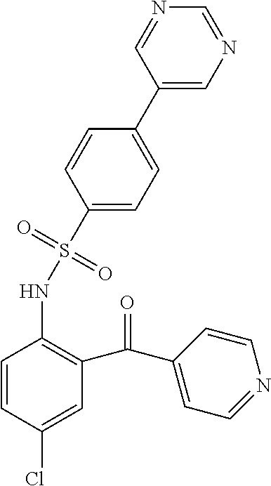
C1(S(NC2=C(C(C3=CC=NC=C3)=O)C=C(Cl)C=C2)(=O)=O)=CC=C(C2=CN=CN=C2)C=C1
